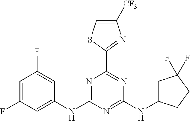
N1=C(NC2=CC(F)=CC(F)=C2)N=C(NC2CC(F)(F)CC2)N=C1C1=NC([CF3])=CS1
